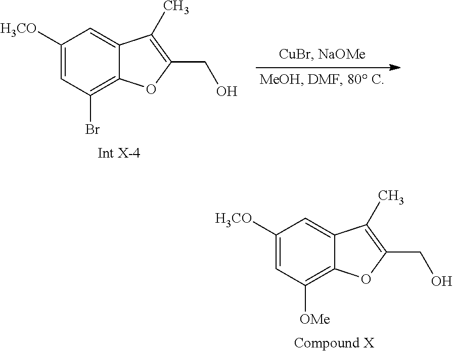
C1([H3CO])=CC([OMe])=C2C(=C1)C(C)=C(CO)O2.C1([H3CO])=CC(Br)=C2C(=C1)C(C)=C(CO)O2
